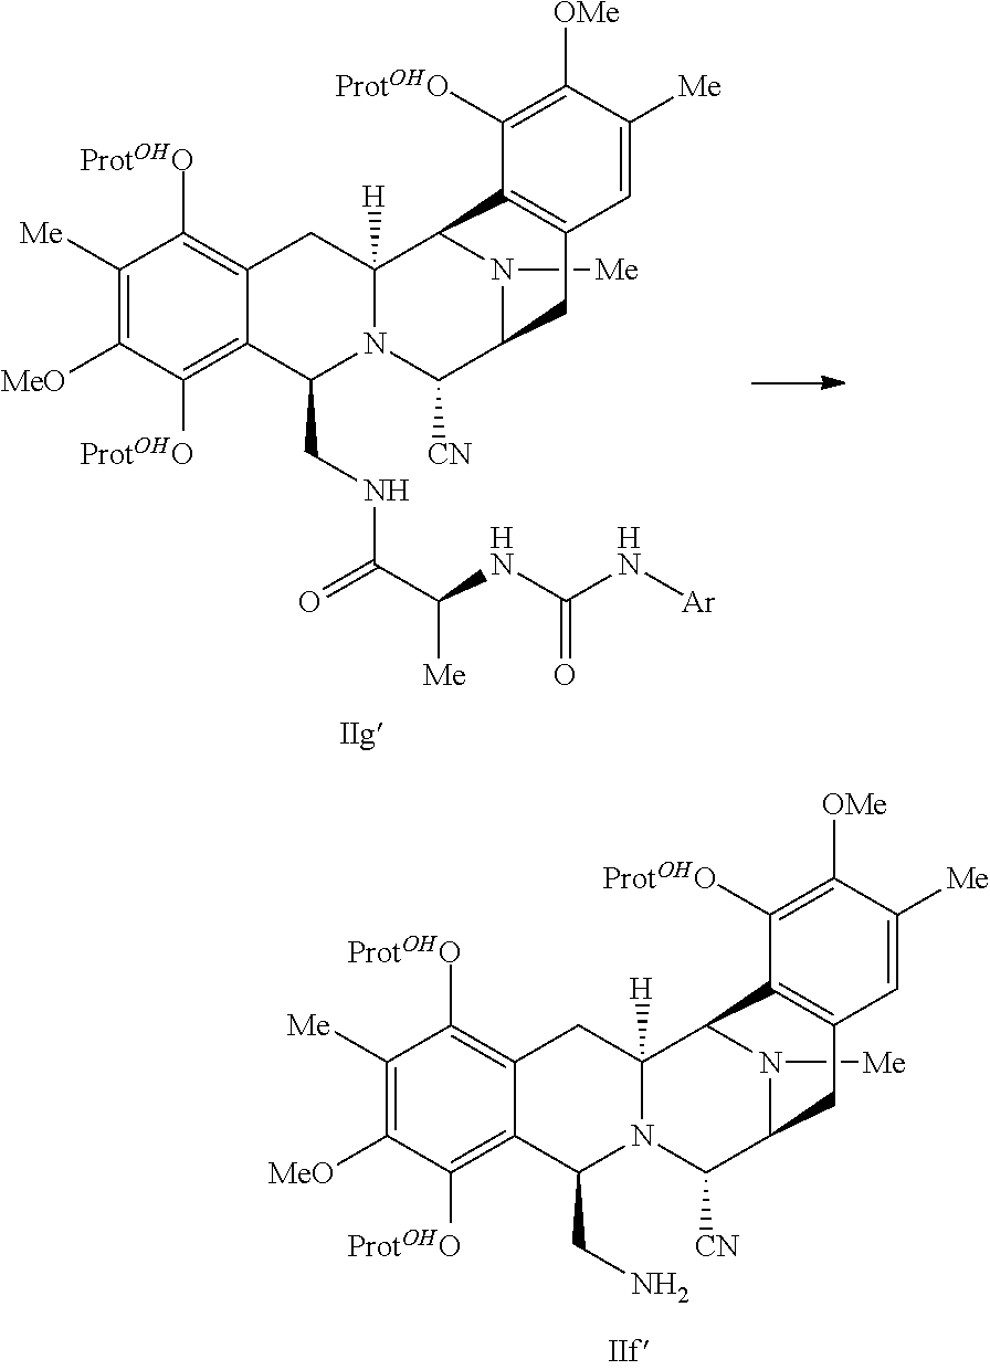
N1([Me])C2C([CN])N3C(CN)C4=C([ProtOHO])C([MeO])=C([Me])C([ProtOHO])=C4CC3([H])C1C1=C(C2)C=C([Me])C([OMe])=C1[ProtOHO].N1([Me])C2C([CN])N3C(CNC(C(NC(N[Ar])=O)[Me])=O)C4=C([ProtOHO])C([MeO])=C([Me])C([ProtOHO])=C4CC3([H])C1C1=C(C2)C=C([Me])C([OMe])=C1[ProtOHO]
